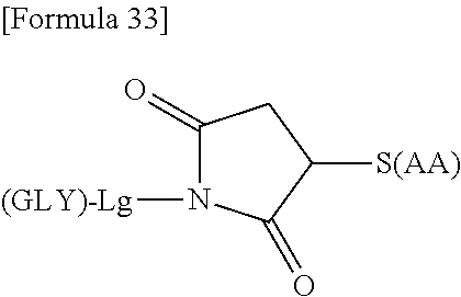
C1(=O)N([(GLY)-Lg])C(=O)C([S(AA)])C1
